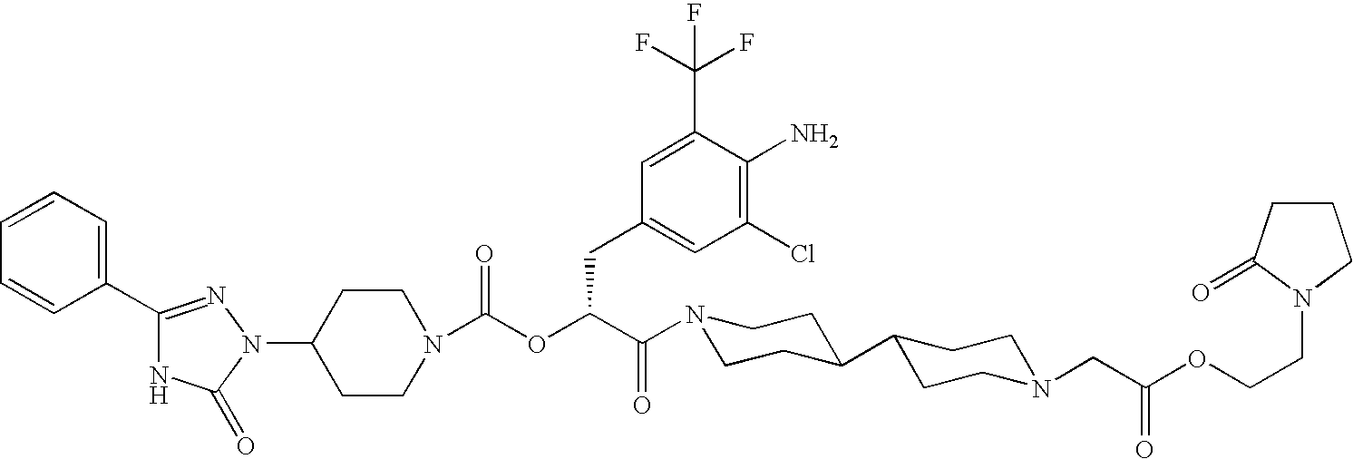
C1(N2C(=O)NC(C3=CC=CC=C3)=N2)CCN(C(OC(C(N2CCC(C3CCN(CC(OCCN4C(=O)CCC4)=O)CC3)CC2)=O)CC2=CC(Cl)=C(N)C(C(F)(F)F)=C2)=O)CC1
